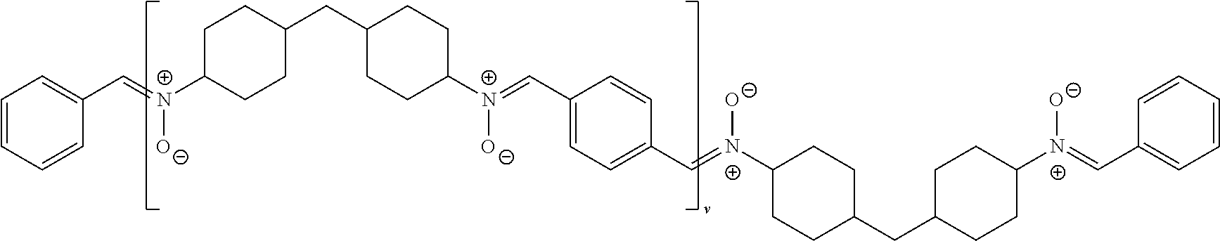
[N+](=CC1=CC=CC=C1)([O-])C1CCC(CC2CCC([N+](=CC3=CC=C(C=[N+](C4CCC(CC5CCC([N+](=CC6=CC=CC=C6)[O-])CC5)CC4)[O-])C=C3)[O-])CC2)CC1
